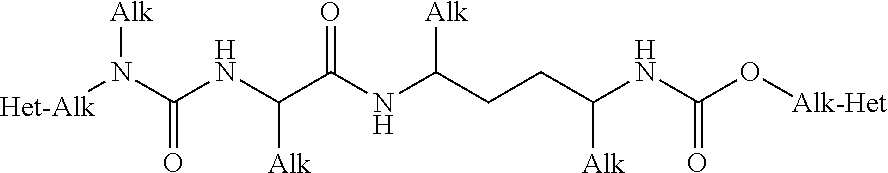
[Het-Alk]N(C(=O)NC([Alk])C(=O)NC([Alk])CCC([Alk])NC(=O)O[Alk-Het])[Alk]
